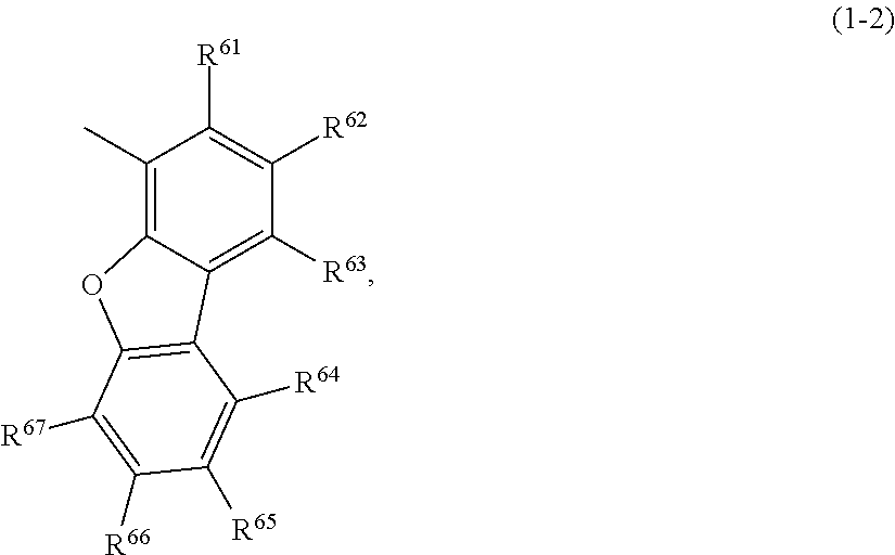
C1(C)=C2C(=C([R63])C([R62])=C1[R61])C1=C(O2)C([R67])=C([R66])C([R65])=C1[R64]
